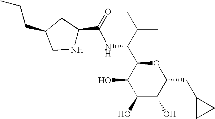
C1(O)C(O)C(CC2CC2)OC(C(C(C)C)NC(=O)C2NCC(CCC)C2)C1O
